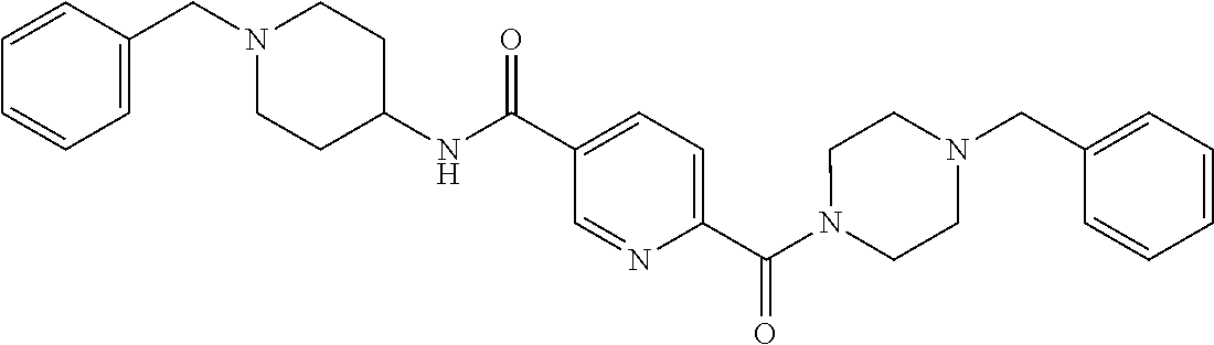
N1(C(C2=CC=C(C(NC3CCN(CC4=CC=CC=C4)CC3)=O)C=N2)=O)CCN(CC2=CC=CC=C2)CC1
